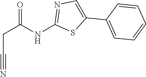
C1=CC=CC=C1C1=CN=C(NC(CC#N)=O)S1
